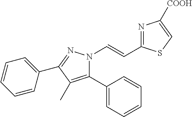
C1=CC=C(C2=NN(C=CC3=NC([COOH])=CS3)C(C3=CC=CC=C3)=C2C)C=C1
